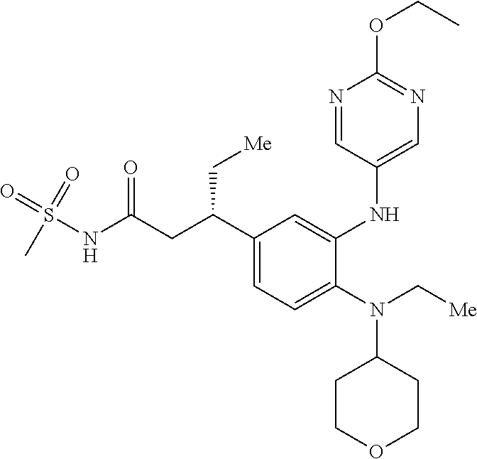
N(C1CCOCC1)(C[Me])C1=CC=C(C(CC(NS(C)(=O)=O)=O)C[Me])C=C1NC1=CN=C(OCC)N=C1
